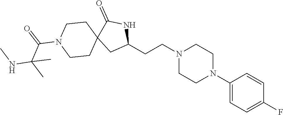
C1(N2CCN(CCC3NC(=O)C4(C3)CCN(C(=O)C(NC)(C)C)CC4)CC2)=CC=C(F)C=C1
